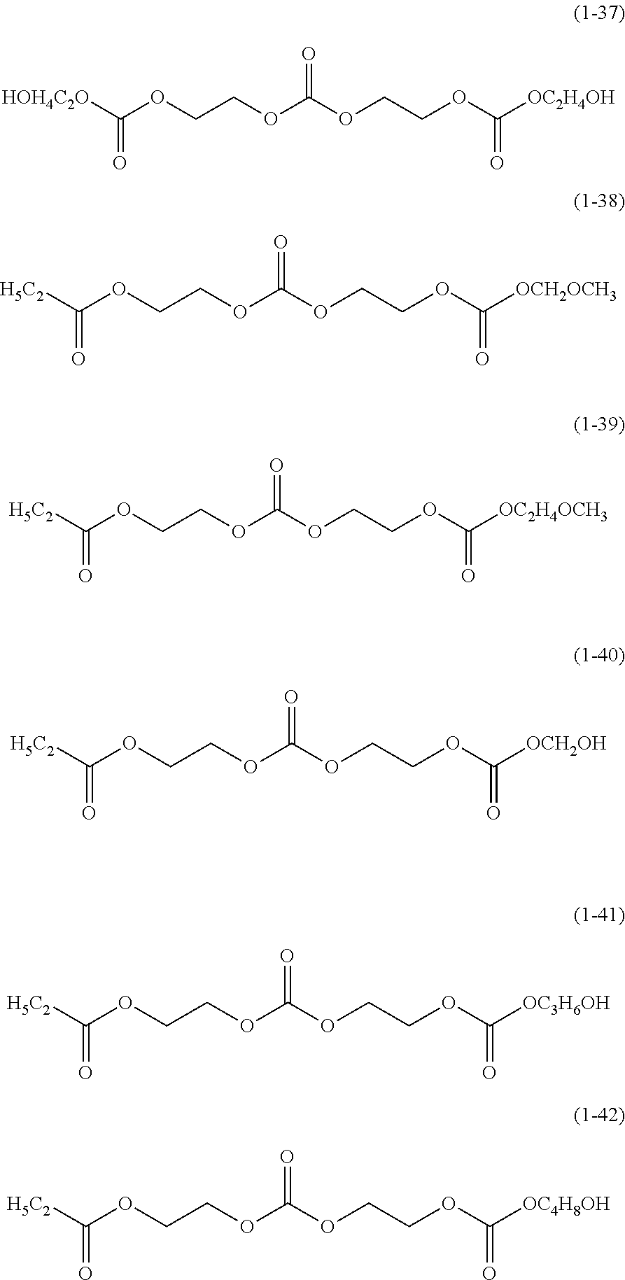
[HOH4C2O]C(OCCOC(=O)OCCOC([OC2H4OH])=O)=O.[H5C2]C(OCCOC(=O)OCCOC([OCH2OCH3])=O)=O.[H5C2]C(OCCOC(=O)OCCOC([OC2H4OCH3])=O)=O.[H5C2]C(OCCOC(=O)OCCOC([OCH2OH])=O)=O.[H5C2]C(OCCOC(=O)OCCOC([OC3H6OH])=O)=O.[H5C2]C(OCCOC(=O)OCCOC([OC4H8OH])=O)=O
